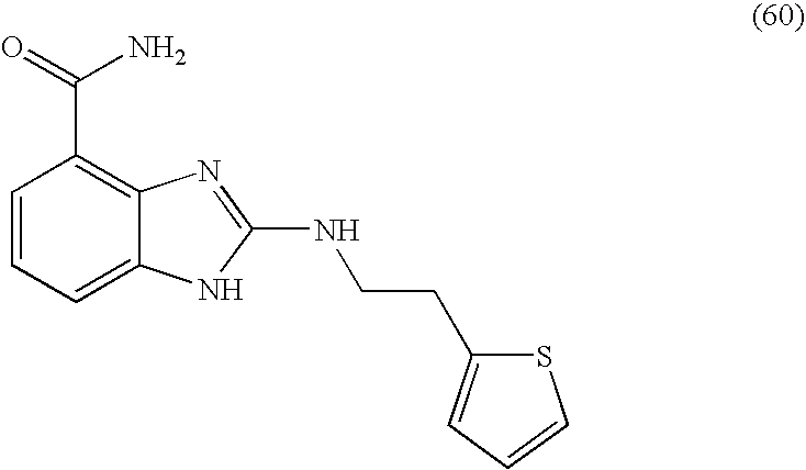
C1=CC=C2C(=C1C(=O)N)N=C(NCCC1=CC=CS1)N2
